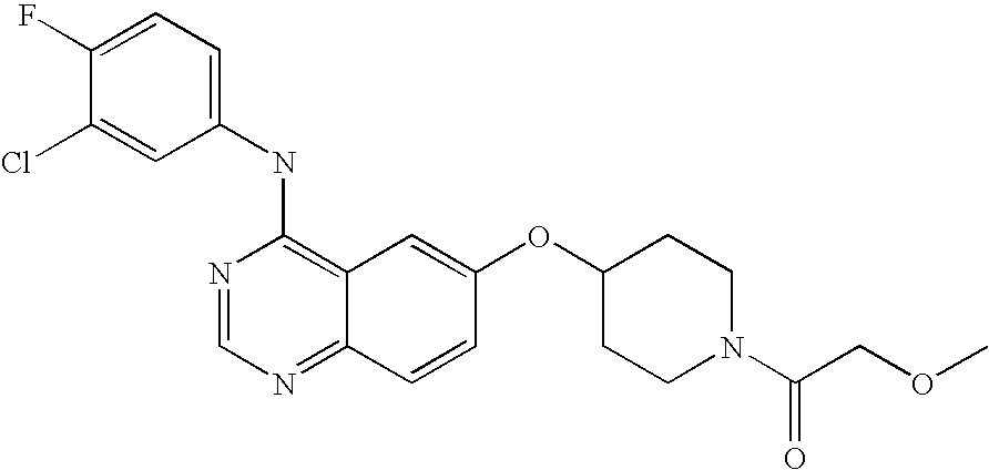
C1=C(Cl)C(F)=CC=C1NC1=C2C(=NC=N1)C=CC(OC1CCN(C(COC)=O)CC1)=C2
